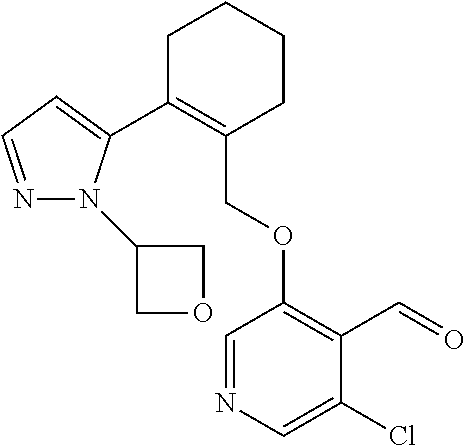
C1C(C2=CC=NN2C2COC2)=C(COC2=C(C=O)C(Cl)=CN=C2)CCC1
